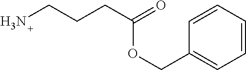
C1=CC=CC(COC(CCCN)=O)=C1
